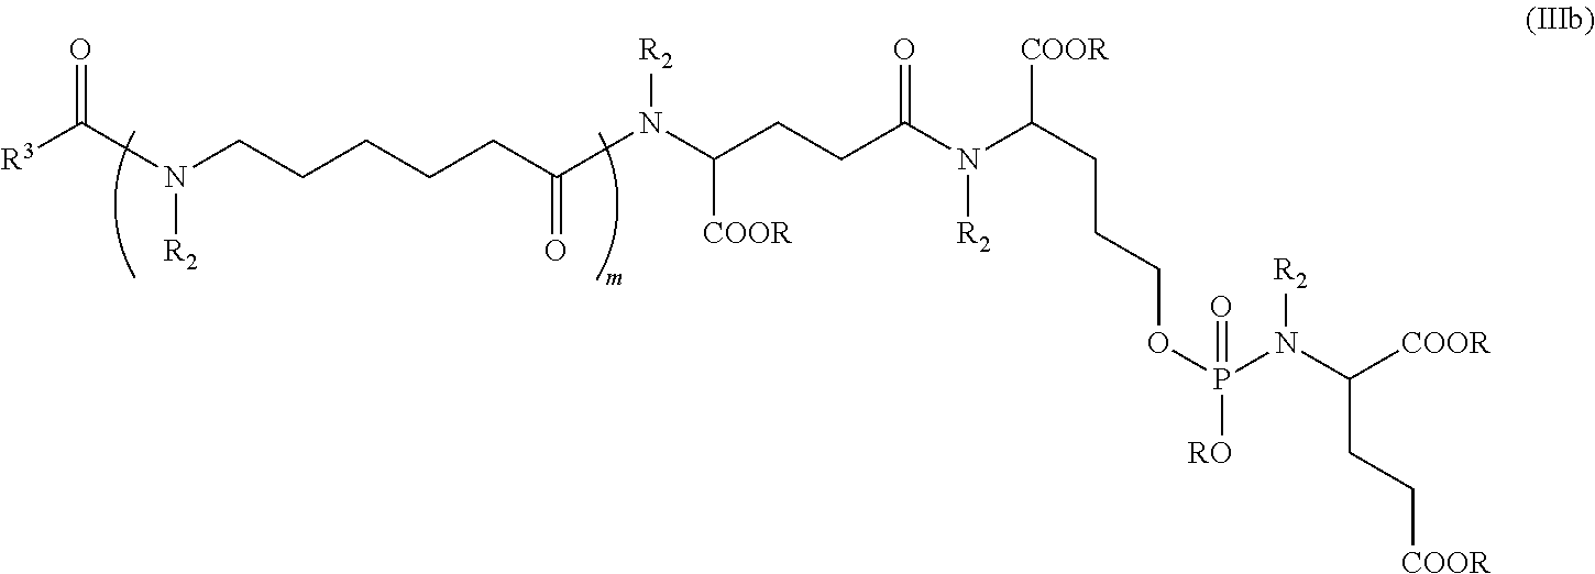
C(CCC(N(C(CCCOP([RO])(N(C(CC[COOR])[COOR])[R2])=O)[COOR])[R2])=O)([COOR])N([R2])C(=O)CCCCCN(C([R3])=O)[R2]
